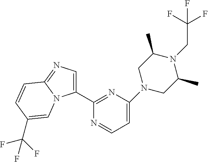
C1(C2=NC(N3CC(C)N(CC(F)(F)F)C(C)C3)=CC=N2)=CN=C2N1C=C(C(F)(F)F)C=C2
